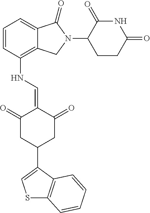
C1(NC=C2C(=O)CC(C3=CSC4=C3C=CC=C4)CC2=O)=C2C(=CC=C1)C(=O)N(C1C(=O)NC(=O)CC1)C2
